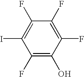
C1(F)=C(O)C(F)=C(F)C(F)=C1I
